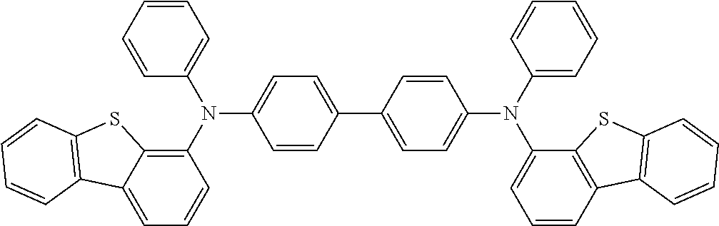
C1=CC=CC=C1N(C1=CC=C(C2=CC=C(N(C3=CC=CC=C3)C3=CC=CC4=C3SC3=C4C=CC=C3)C=C2)C=C1)C1=C2C(=CC=C1)C1=C(S2)C=CC=C1
